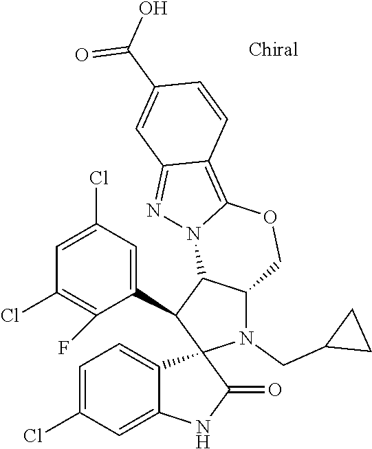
C1=C(Cl)C=C2C(=C1)C1(C(=O)N2)N(CC2CC2)C2C(C1C1=CC(Cl)=CC(Cl)=C1F)N1C(=C3C(=N1)C=C(C(O)=O)C=C3)OC2
